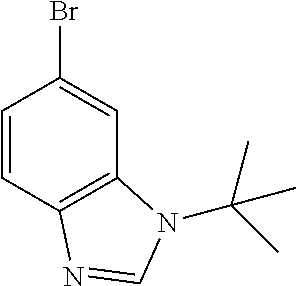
C1=CC2=C(C=C1Br)N(C(C)(C)C)C=N2
